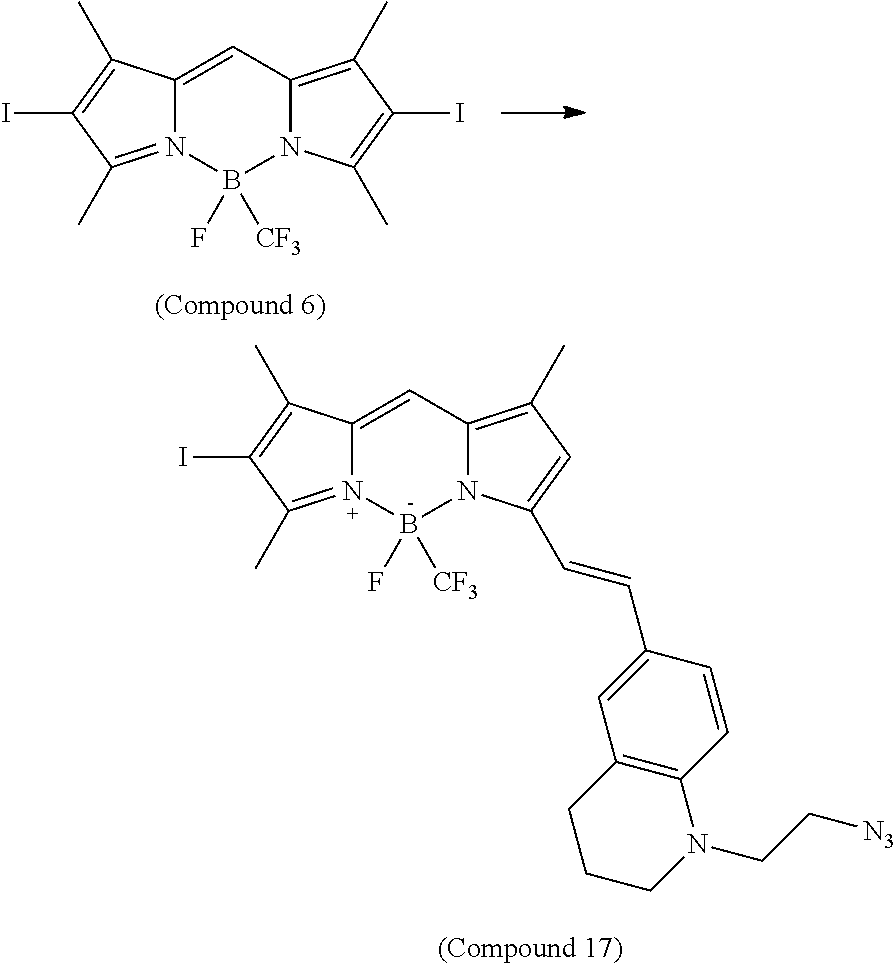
C12=CC3=C(C)C(I)=C(C)N3B([CF3])(F)N1=C(C)C(I)=C2C.C12=CC3=C(C)C=C(C=CC4=CC5=C(C=C4)N(CC[N3])CCC5)N3B([CF3])(F)[N+]1=C(C)C(I)=C2C
